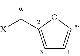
C1=C(C[X])OC=C1
